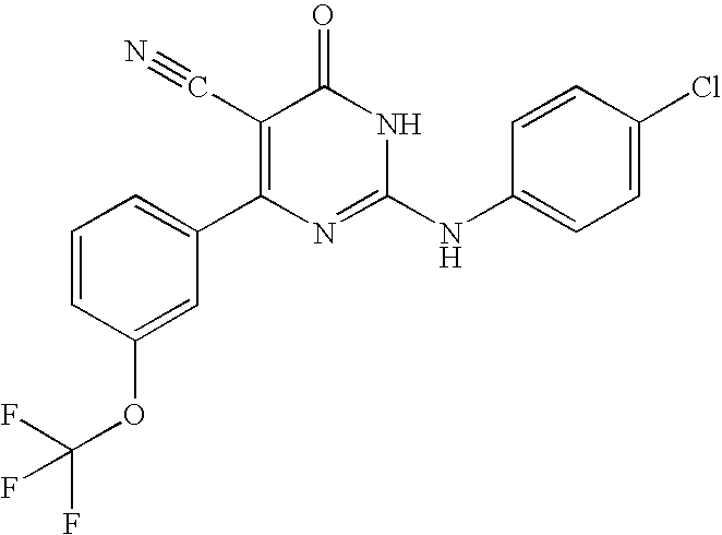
C1(OC(F)(F)F)=CC(C2=C(C#N)C(=O)NC(NC3=CC=C(Cl)C=C3)=N2)=CC=C1
